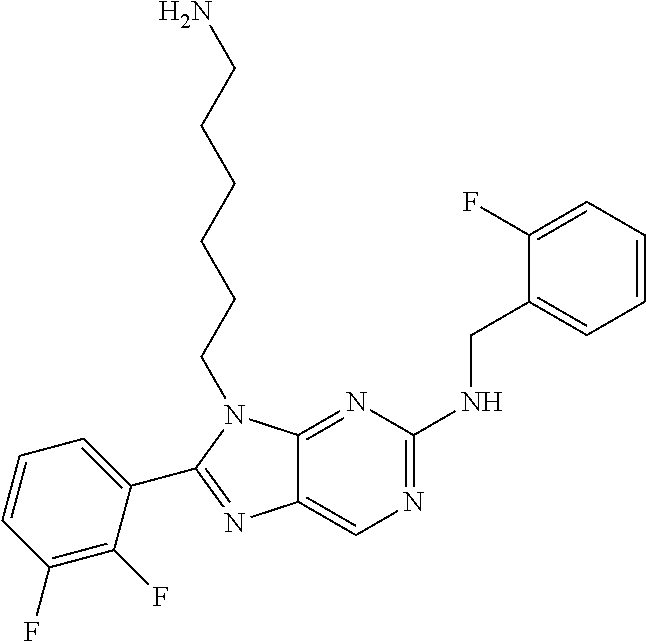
C12=CN=C(NCC3=CC=CC=C3F)N=C1N(CCCCCCN)C(C1=CC=CC(F)=C1F)=N2
